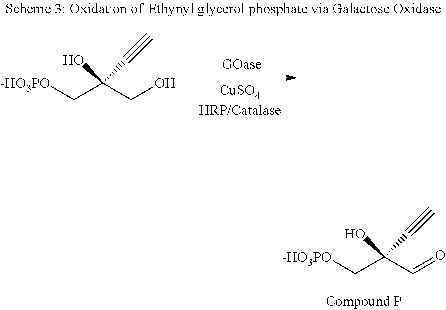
[-HO3PO]CC(CO)(O)C#C.[-HO3PO]CC(C=O)(O)C#C
